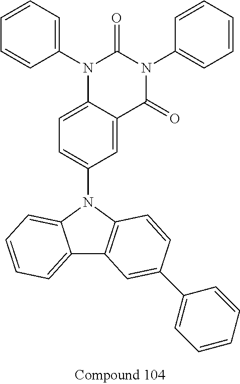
N1(C2=CC=CC=C2)C2=CC=C(N3C4=CC=CC=C4C4=C3C=CC(C3=CC=CC=C3)=C4)C=C2C(=O)N(C2=CC=CC=C2)C1=O
